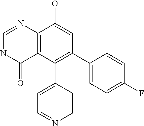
C12=C(C(C3=CC=NC=C3)=C(C3=CC=C(F)C=C3)C=C1O)C(=O)NC=N2
